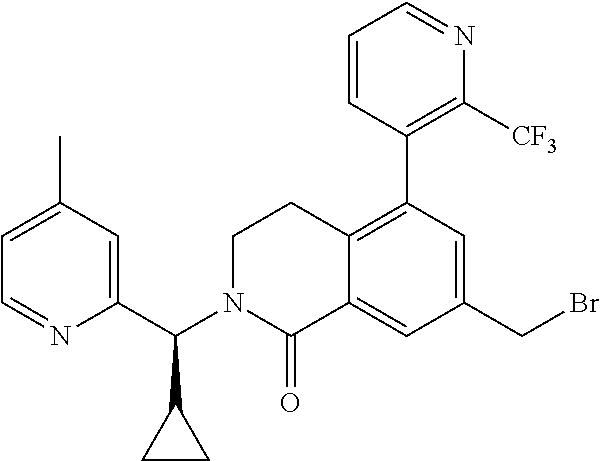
C1=C(C)C=C(C(N2C(=O)C3=CC(CBr)=CC(C4=C([CF3])N=CC=C4)=C3CC2)C2CC2)N=C1
